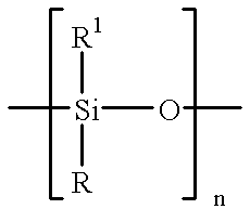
C[Si](OC)([R1])[R]
